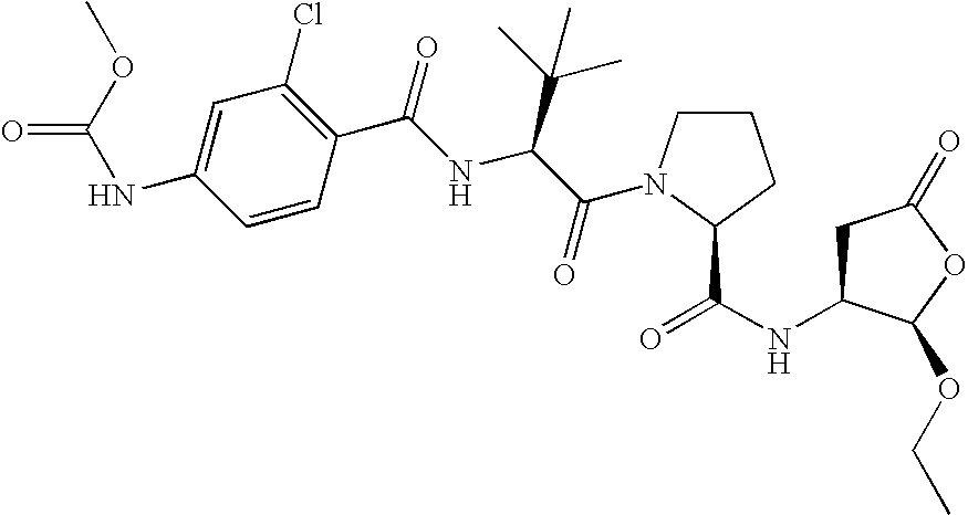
C1C(NC(=O)C2N(C(C(NC(C3=C(Cl)C=C(NC(=O)OC)C=C3)=O)C(C)(C)C)=O)CCC2)C(OCC)OC1=O
